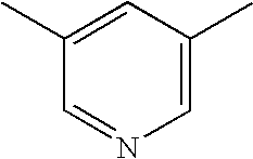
CC1=CC(C)=CN=C1
